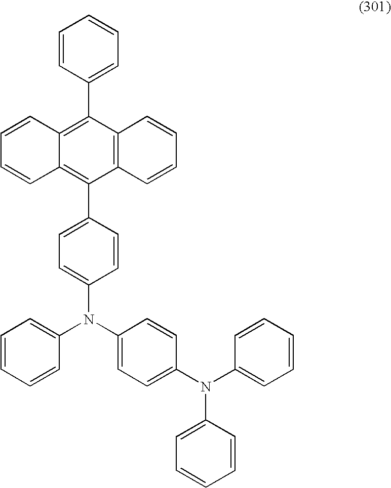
C12=C(C(C3=CC=CC=C3)=C3C(=C1C1=CC=C(N(C4=CC=C(N(C5=CC=CC=C5)C5=CC=CC=C5)C=C4)C4=CC=CC=C4)C=C1)C=CC=C3)C=CC=C2
